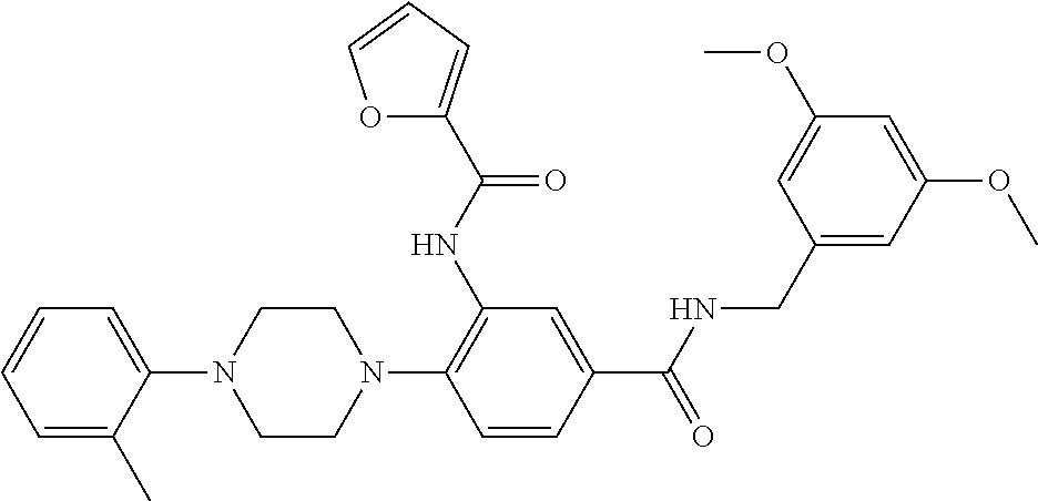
C1=C(C)C(N2CCN(C3=C(NC(=O)C4=CC=CO4)C=C(C(NCC4=CC(OC)=CC(OC)=C4)=O)C=C3)CC2)=CC=C1
